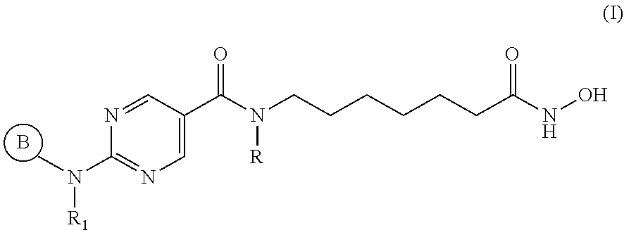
B.N1=CC(C(N([R])CCCCCCC(NO)=O)=O)=CN=C1N(C)[R1]
